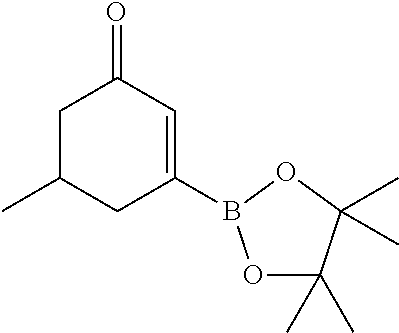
C1C(C)CC(B2OC(C)(C)C(C)(C)O2)=CC1=O
